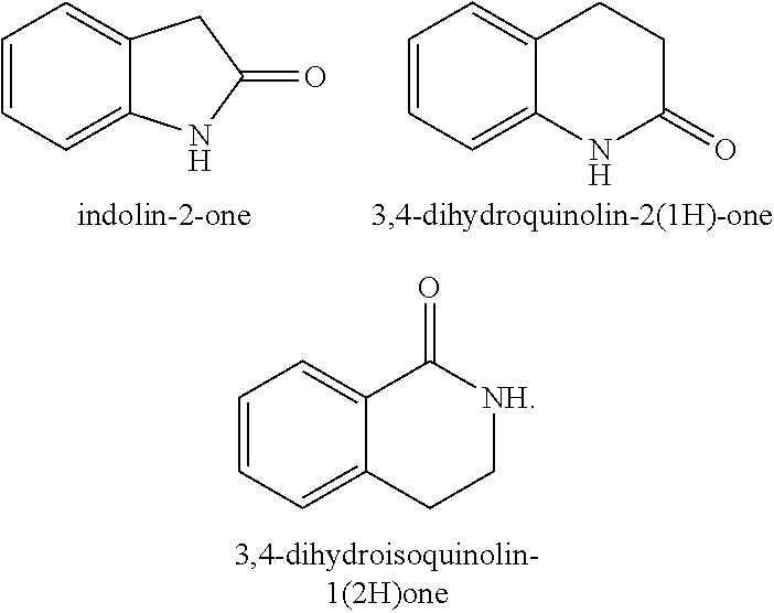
C1=CC=C2C(=C1)C(=O)[NH]CC2.C1=CC=C2C(=C1)CC(=O)N2.C1=CC=C2C(=C1)CCC(=O)N2
